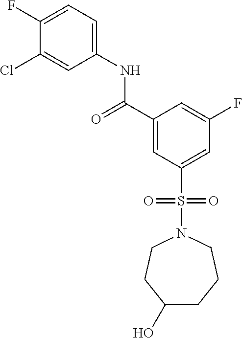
C1(F)=CC=C(NC(C2=CC(S(=O)(=O)N3CCC(O)CCC3)=CC(F)=C2)=O)C=C1Cl
